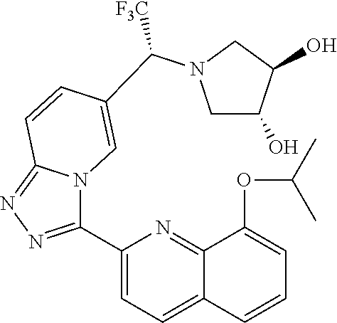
C1(C2=NN=C3N2C=C(C([F3C])N2CC(O)C(O)C2)C=C3)=CC=C2C(=N1)C(OC(C)C)=CC=C2
